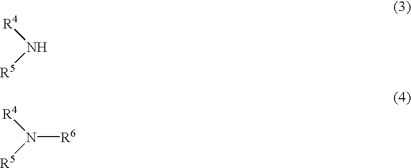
[R4]N[R5].[R4]N([R5])[R6]
